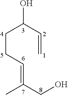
C=CC(CCC=C(CO)C)O
